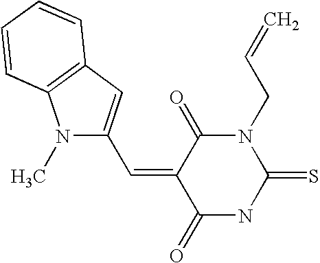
N1C(=S)N(CC=C)C(=O)C(=CC2=CC3=C(N2C)C=CC=C3)C1=O
